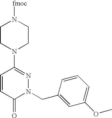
C1CN(C2=NN(CC3=CC(OC)=CC=C3)C(=O)C=C2)CCN1[fmoc]
